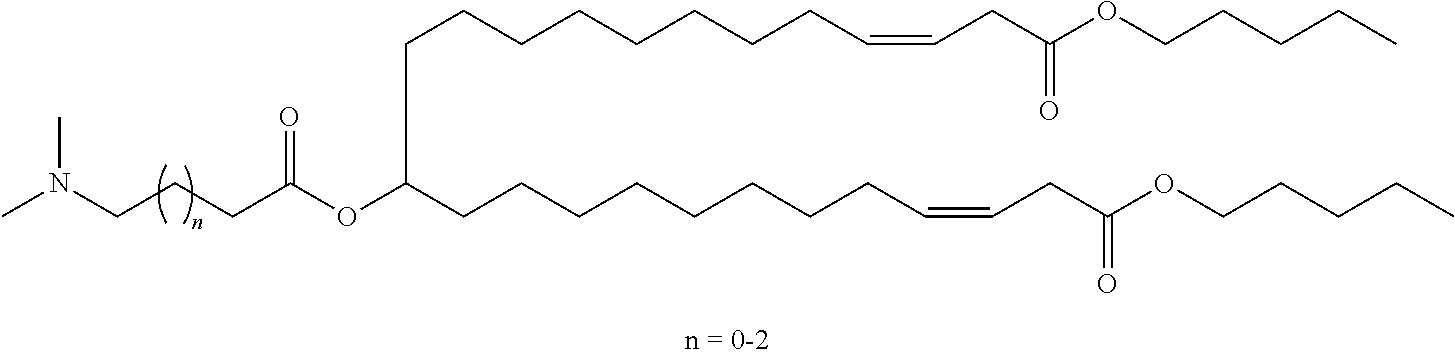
CN(CCCC(OC(CCCCCCCCC=CCC(OCCCCC)=O)CCCCCCCCC=CCC(OCCCCC)=O)=O)C
